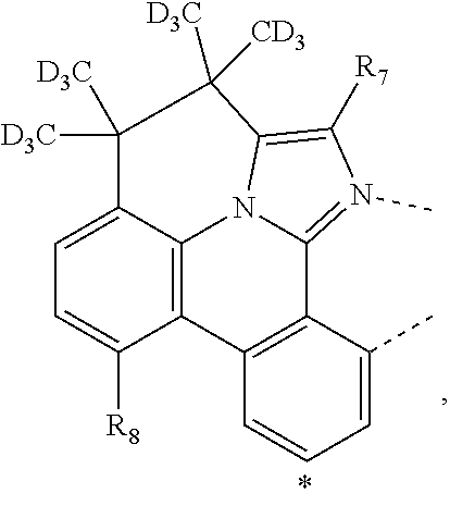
C12=C(C(C)=CC=C1)C1=N(C)C([R7])=C3N1C1=C2C([R8])=CC=C1C([D3C])([D3C])C3([CD3])[D3C]
